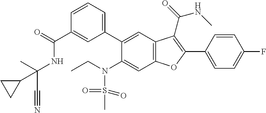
C1=CC=C(C2=CC3=C(C=C2N(S(=O)(=O)C)CC)OC(C2=CC=C(F)C=C2)=C3C(=O)NC)C=C1C(=O)NC(C#N)(C)C1CC1
